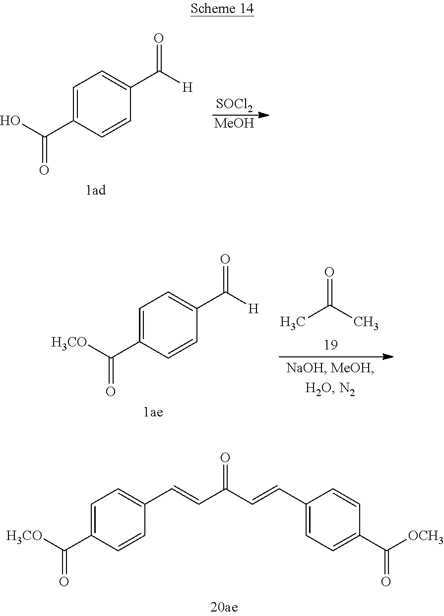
[SOCl2].[MeOH].C1=C(C(O)=O)C=CC(C([H])=O)=C1.O=C(C)C.C1=C(C([H3CO])=O)C=CC(C([H])=O)=C1.C1=C(C([H3CO])=O)C=CC(C=CC(C=CC2=CC=C(C([OCH3])=O)C=C2)=O)=C1
